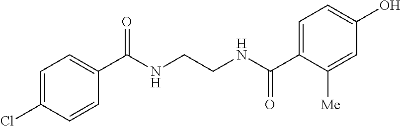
C1=C(C(NCCNC(C2=CC=C(Cl)C=C2)=O)=O)C([Me])=CC(O)=C1
